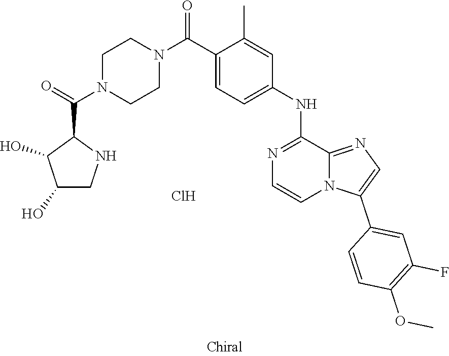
Cl.O=C(N1CCN(C(=O)C2C(O)C(O)CN2)CC1)C1=CC=C(NC2=NC=CN3C2=NC=C3C2=CC(F)=C(OC)C=C2)C=C1C
